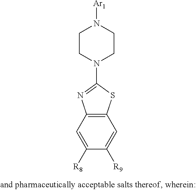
C12=C(SC(N3CCN([Ar1])CC3)=N1)C=C([R9])C([R8])=C2
